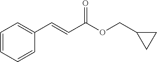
C1(C=CC(OCC2CC2)=O)=CC=CC=C1
